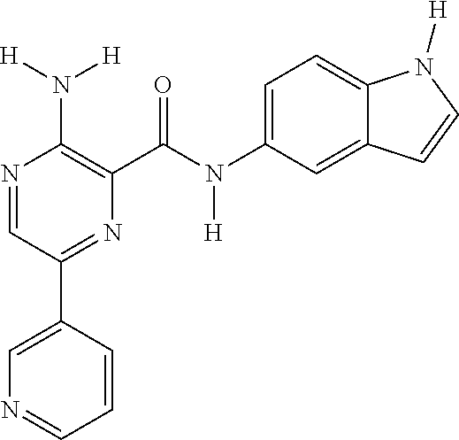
C1=CC(C2=NC(C(N(C3=CC=C4C(=C3)C=CN4[H])[H])=O)=C(N([H])[H])N=C2)=CN=C1
